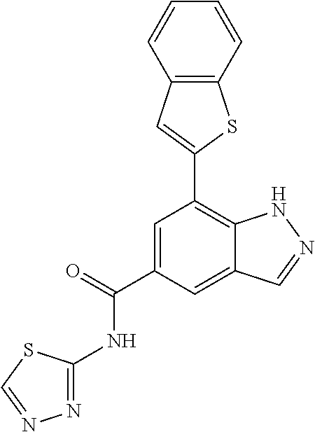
C1=C(C(=O)NC2=NN=CS2)C=C2C(=C1C1=CC3=C(S1)C=CC=C3)NN=C2
